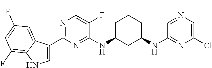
C1(C2=NC(C)=C(F)C(NC3CC(NC4=NC(Cl)=CN=C4)CCC3)=N2)=CNC2=C(F)C=C(F)C=C12
